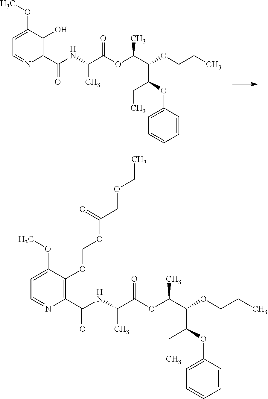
C1(C(NC(C(OC(C(OCCC)C(OC2=CC=CC=C2)CC)C)=O)C)=O)=C(O)C(OC)=CC=N1.C1(C(NC(C(OC(C(OCCC)C(OC2=CC=CC=C2)CC)C)=O)C)=O)=C(OCOC(COCC)=O)C(OC)=CC=N1
